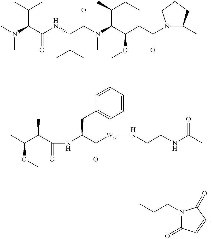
CCCN1C(=O)C=CC1=O.CN(C(C(NC(C(N(C(C(CC(=O)N1C(C)CCC1)OC)C(C)CC)C)=O)C(C)C)=O)C(C)C)C.CC(C(C(=O)NC(C([Ww]NCCNC(C)=O)=O)CC1=CC=CC=C1)C)OC
